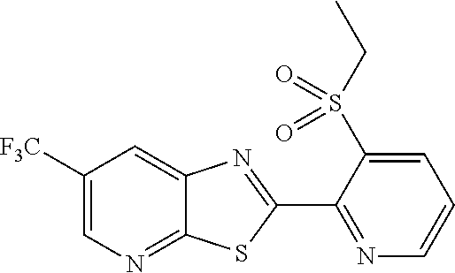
C1([F3C])=CN=C2C(=C1)N=C(C1=NC=CC=C1S(CC)(=O)=O)S2
